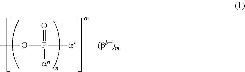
O(P(=O)([an])[a])C
